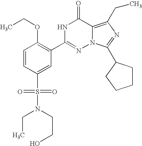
C1=CC(S(N(CC)CCO)(=O)=O)=CC(C2=NN3C(=C(CC)N=C3C3CCCC3)C(=O)N2)=C1OCC
